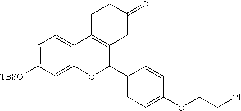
C1=C([TBSO])C=C2C(=C1)C1=C(C(C3=CC=C(OCCCl)C=C3)O2)CC(=O)CC1
